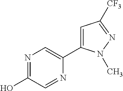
C1(O)=NC=C(C2=CC([CF3])=NN2C)N=C1
